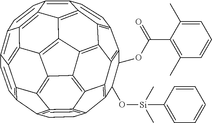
C12=C3C4=C(C5=C6C4=C4C7=C3C3=C1CCC1=C=3C3=C7C7=C4C4=C6C(=C6C=CC8=C9C(=C7C8=C46)C3=C1C=C9)C=C5)C(OC(C1=C(C)C=CC=C1C)=O)C2O[Si](C)(C)C1=CC=CC=C1
